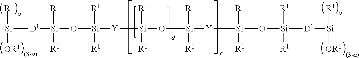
[Si]([D1][Si]([R1])([R1])O[Si]([R1])([R1])[Y][Si]([R1])([R1])O[Si]([R1])([R1])[Y][Si]([R1])([R1])O[Si]([R1])([R1])[D1][Si]([R1])[OR1])([OR1])[R1]
